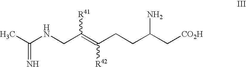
CC(NCC(=C(CCC(C[CO2H])N)[R42])[R41])=N
